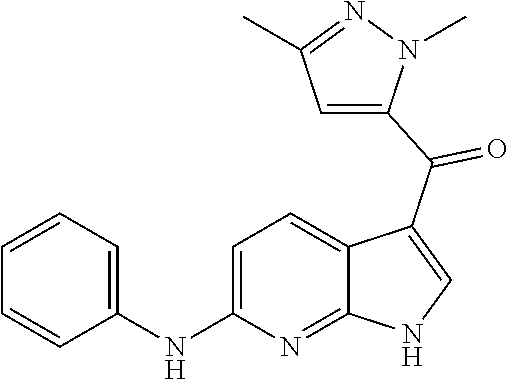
C1=C(NC2=CC=CC=C2)N=C2C(=C1)C(C(=O)C1=CC(C)=NN1C)=CN2
